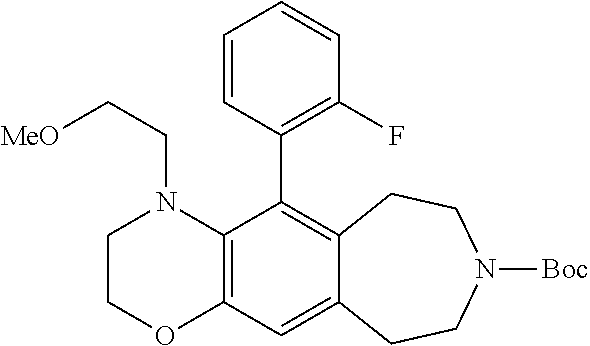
C12=C(N(CC[MeO])CCO1)C(C1=C(F)C=CC=C1)=C1C(=C2)CCN([Boc])CC1
